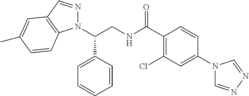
C(CNC(C1=C(Cl)C=C(N2C=NN=C2)C=C1)=O)(C1=CC=CC=C1)N1N=CC2=C1C=CC(C)=C2
